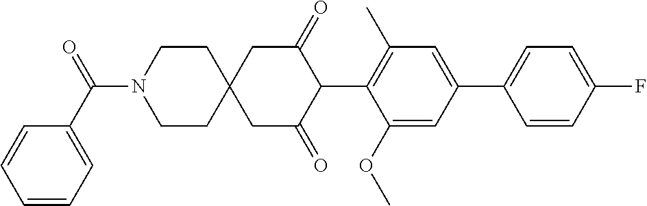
C1(OC)=CC(C2=CC=C(F)C=C2)=CC(C)=C1C1C(=O)CC2(CC1=O)CCN(C(C1=CC=CC=C1)=O)CC2
